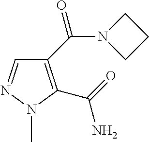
C1(C(N2CCC2)=O)=C(C(=O)N)N(C)N=C1
